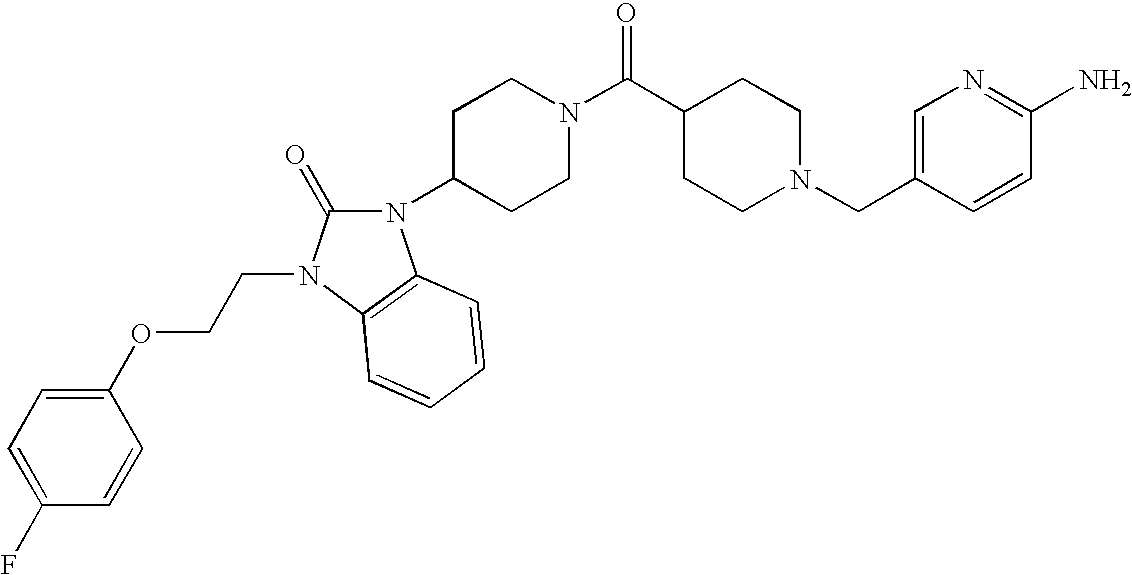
C1(CN2CCC(C(N3CCC(N4C(=O)N(CCOC5=CC=C(F)C=C5)C5=C4C=CC=C5)CC3)=O)CC2)=CN=C(N)C=C1
